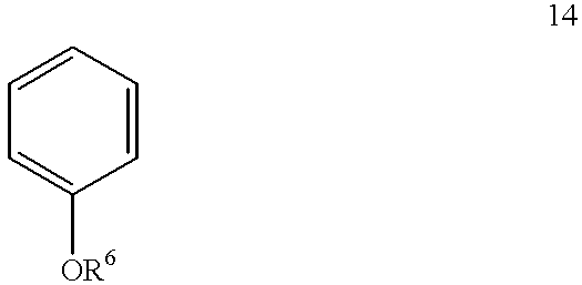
C1=CC=C([OR6])C=C1
